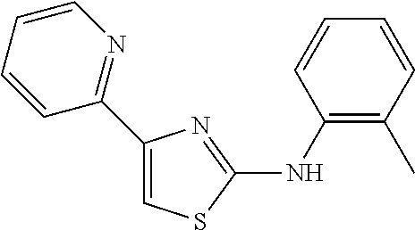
C1(C2=NC=CC=C2)=CSC(NC2=C(C)C=CC=C2)=N1
